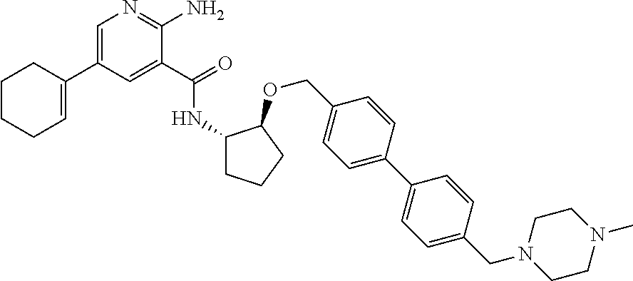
C1=C(C2=CCCCC2)C=C(C(=O)NC2CCCC2OCC2=CC=C(C3=CC=C(CN4CCN(C)CC4)C=C3)C=C2)C(N)=N1
